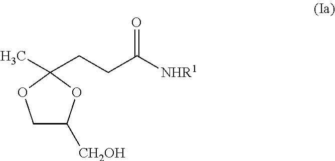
C1C([CH2OH])OC(C)(CCC([NHR1])=O)O1
